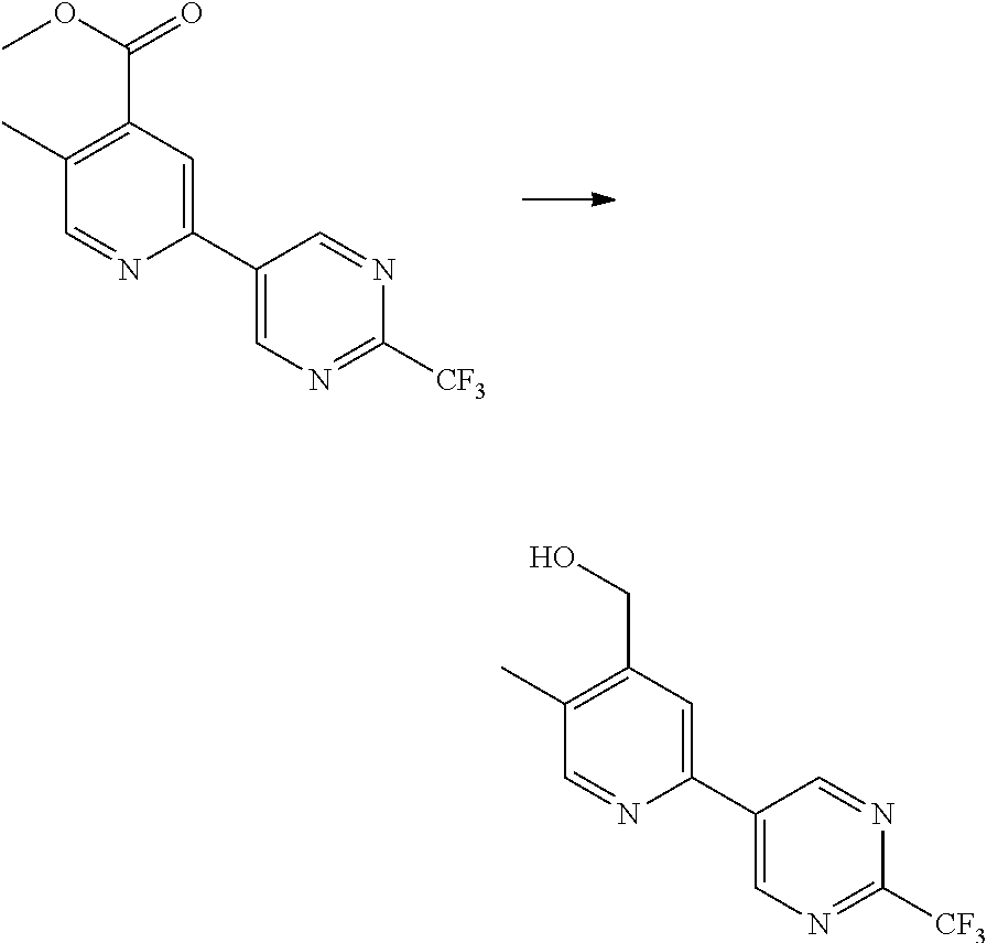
C1(C2=CN=C([CF3])N=C2)=CC(C(OC)=O)=C(C)C=N1.C1(C2=CN=C([CF3])N=C2)=CC(CO)=C(C)C=N1
